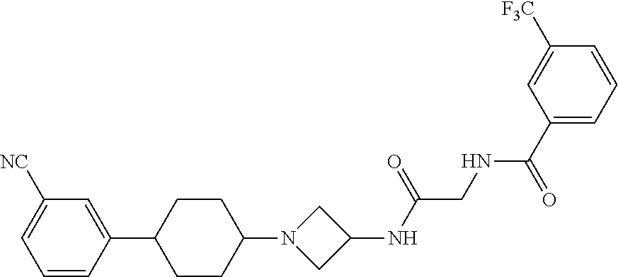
C1=CC(C2CCC(N3CC(NC(CNC(C4=CC=CC([F3C])=C4)=O)=O)C3)CC2)=CC([NC])=C1
